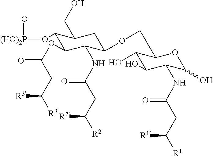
C1(O[(HO)2P]=O)C(OC(=O)CC([R3])[R3])C(NC(CC([R2])[R2])=O)C(OCC2C(O)C(O)C(NC(CC([R1])[R1])=O)C(O)O2)CC1CO
